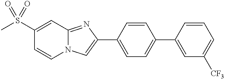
C1(S(C)(=O)=O)=CC2=NC(C3=CC=C(C4=CC([CF3])=CC=C4)C=C3)=CN2C=C1
